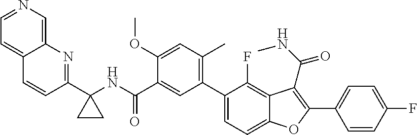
C12=CN=CC=C1C=CC(C1(NC(C3=CC(C4=CC=C5C(=C4F)C(C(NC)=O)=C(C4=CC=C(F)C=C4)O5)=C(C)C=C3OC)=O)CC1)=N2
